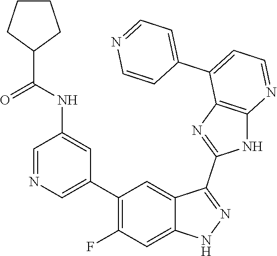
C1=NC=C(C2=C(F)C=C3C(=C2)C(C2=NC4=C(N2)N=CC=C4C2=CC=NC=C2)=NN3)C=C1NC(=O)C1CCCC1
